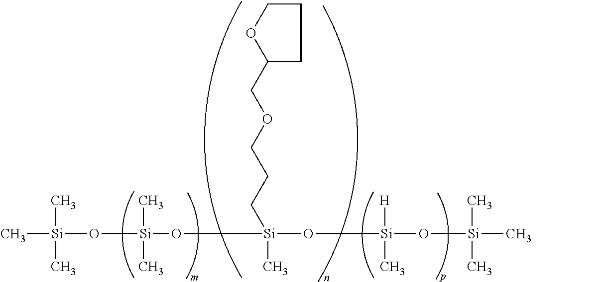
C[Si](O[Si](O[Si](O[Si](O[Si](C)(C)C)([H])C)(C)CCCOCC1OCCC1)(C)C)(C)C
